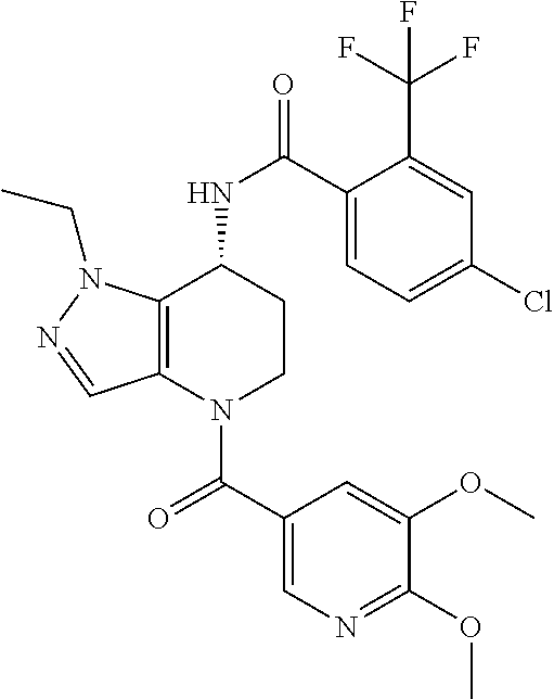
C1(C(=O)N2CCC(NC(=O)C3=CC=C(Cl)C=C3C(F)(F)F)C3=C2C=NN3CC)=CN=C(OC)C(OC)=C1
